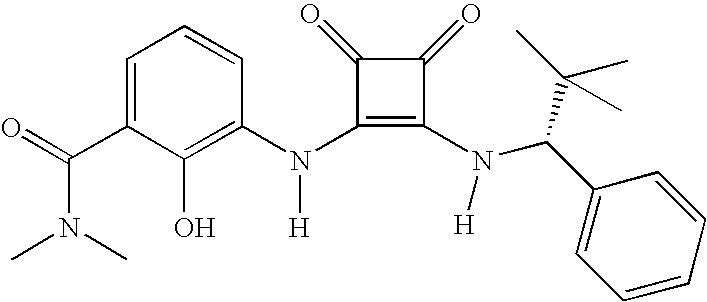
C(C1=CC=CC(N(C2=C(N([H])C(C3=CC=CC=C3)C(C)(C)C)C(=O)C2=O)[H])=C1O)(=O)N(C)C
